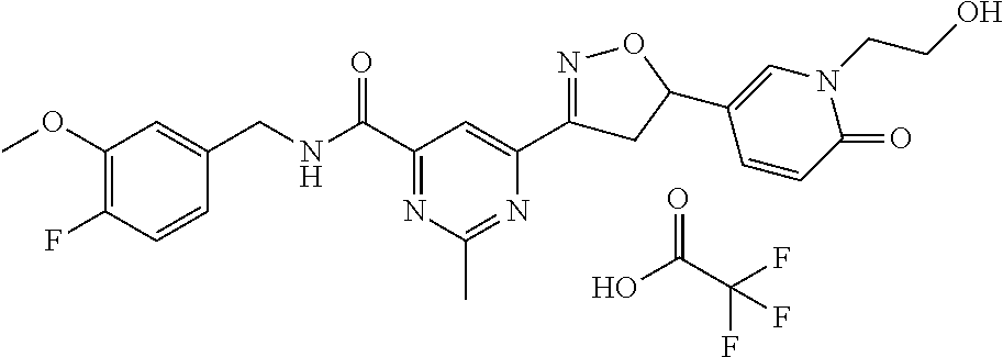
C1(OC)=C(F)C=CC(CNC(C2=NC(C)=NC(C3=NOC(C4=CN(CCO)C(=O)C=C4)C3)=C2)=O)=C1.OC(C(F)(F)F)=O
